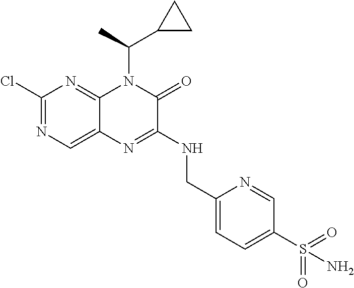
C1(Cl)=NC=C2C(=N1)N(C(C1CC1)C)C(=O)C(NCC1=CC=C(S(N)(=O)=O)C=N1)=N2
